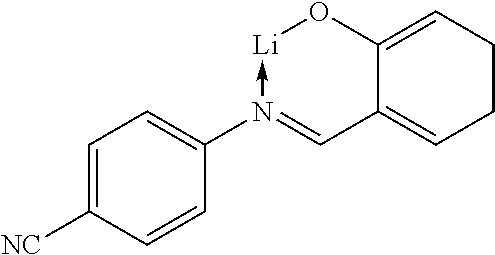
C1CC=C2C(=C1)C=N(C1=CC=C([NC])C=C1)->[Li]O2
